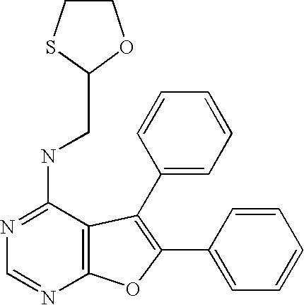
N1=C(NCC2OCCS2)C2=C(N=C1)OC(C1=CC=CC=C1)=C2C1=CC=CC=C1
